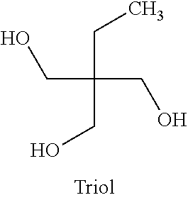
C(C(CC)(CO)CO)O
